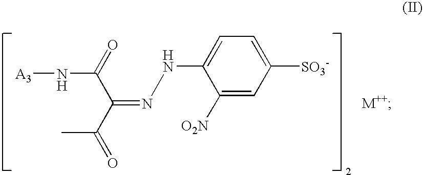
C1([O2N])=CC([SO3-])=CC=C1NN=C(C(=O)C)C(=O)N[A3]
